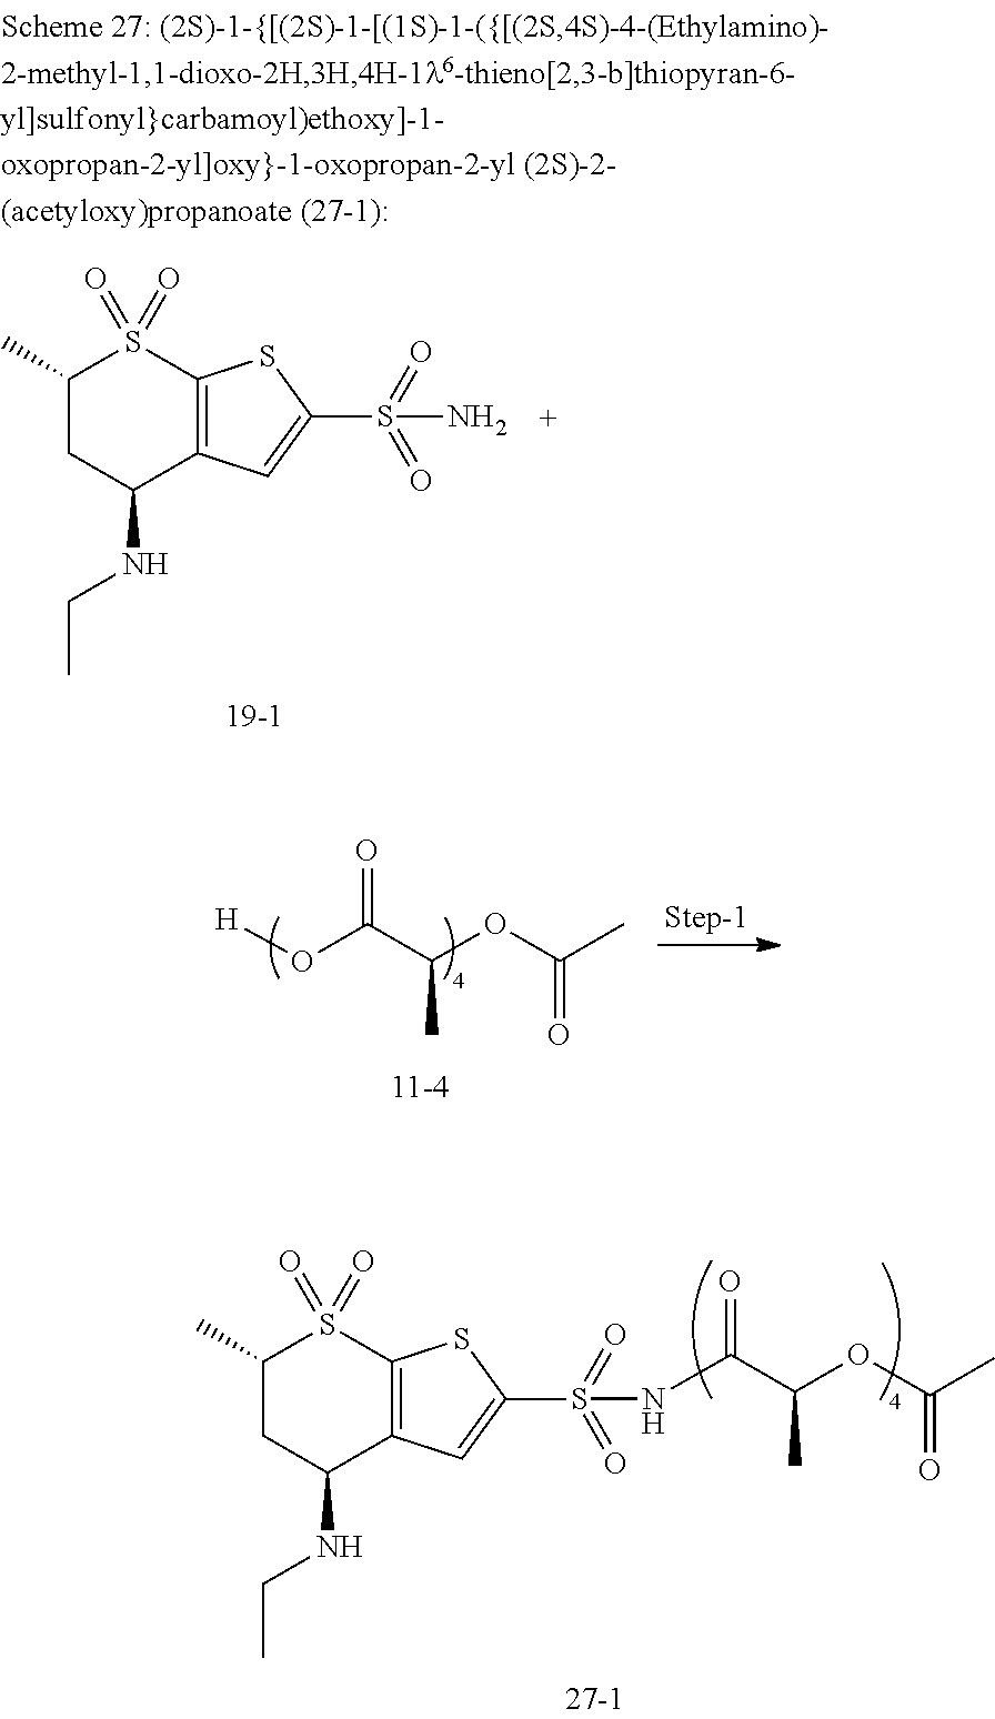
C1(C)CC(NCC)C2=C(S1(=O)=O)SC(S(=O)(=O)N)=C2.O=C(C(OC(C)=O)C)O[H].C1(C)CC(NCC)C2=C(S1(=O)=O)SC(S(=O)(=O)NC(C(OC(C)=O)C)=O)=C2
